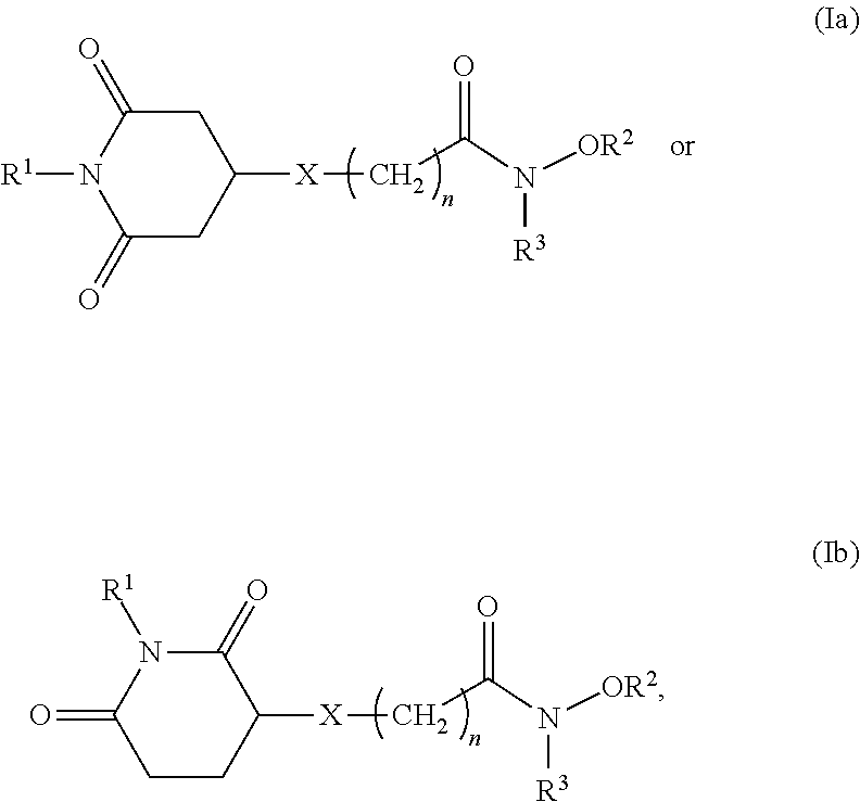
C1C(=O)N([R1])C(=O)CC1[X]CC(=O)N([R3])[OR2].C1(=O)N([R1])C(=O)CCC1[X]CC(=O)N([R3])[OR2]
